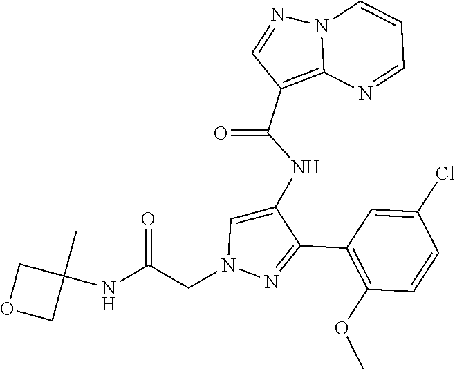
C1(C2=NN(CC(NC3(C)COC3)=O)C=C2NC(C2=C3N(N=C2)C=CC=N3)=O)=C(OC)C=CC(Cl)=C1
